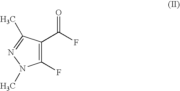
FC(=O)C1=C(F)N(C)N=C1C
